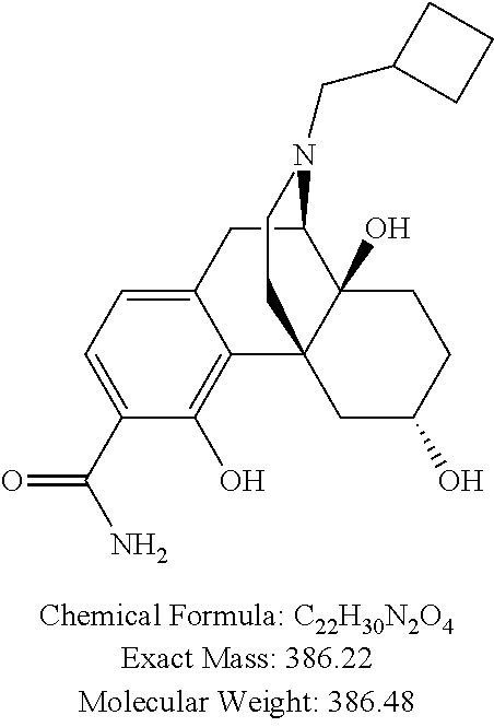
C1C2=CC=C(C(N)=O)C(O)=C2C23C(O)(C1N(CC1CCC1)CC2)CCC(O)C3
